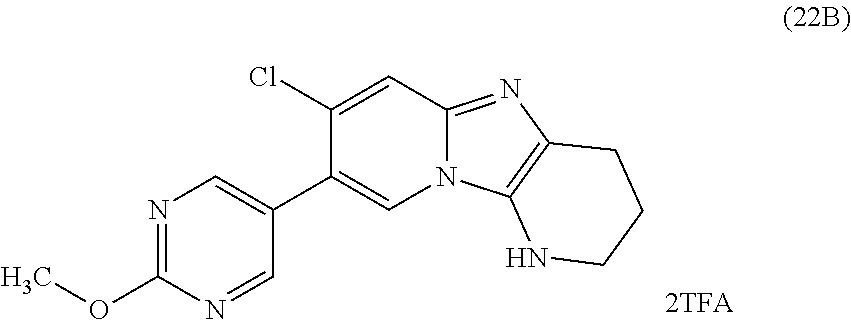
N1=C(OC)N=CC(C2=CN3C(=NC4=C3NCCC4)C=C2Cl)=C1
